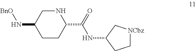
C1[NCbz]CC(NC(C2CCC(N[BnO])CN2)=O)C1
